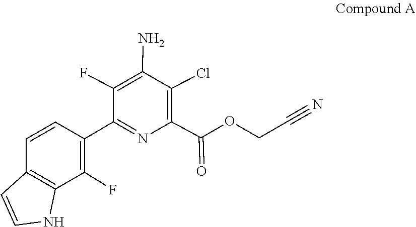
C(C#N)OC(C1=C(Cl)C(N)=C(F)C(C2=C(F)C3=C(C=CN3)C=C2)=N1)=O
